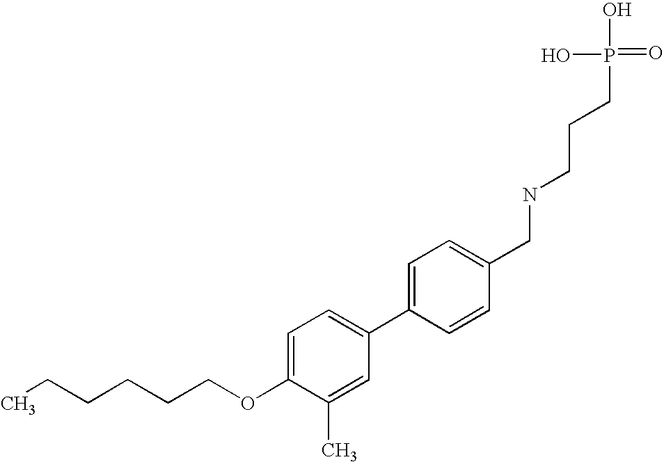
C1(C2=CC=C(OCCCCCC)C(C)=C2)=CC=C(CNCCCP(=O)(O)O)C=C1
